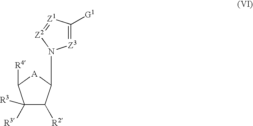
C1([R3])([R3])C([R2])C(N2[Z2]=[Z1]C([G1])=[Z3]2)[A]C1[R4]
